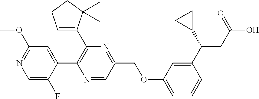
N1=CC(COC2=CC=CC(C(C3CC3)CC(O)=O)=C2)=NC(C2=CCCC2(C)C)=C1C1=CC(OC)=NC=C1F
